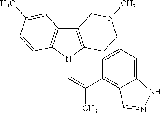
C12=C(N(C=C(C)C3=C4C(=CC=C3)NN=C4)C3=C1C=C(C)C=C3)CCN(C)C2
